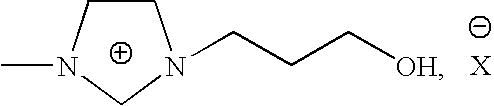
C1CN(C)CN1CCC[OH]
